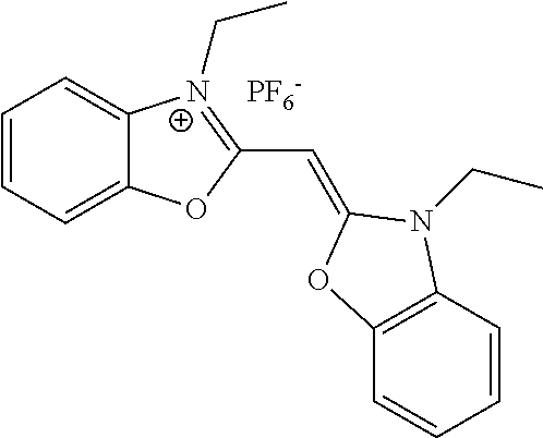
C1=CC=C2C(=C1)[N+](CC)=C(C=C1N(CC)C3=C(C=CC=C3)O1)O2.[PF6-]
